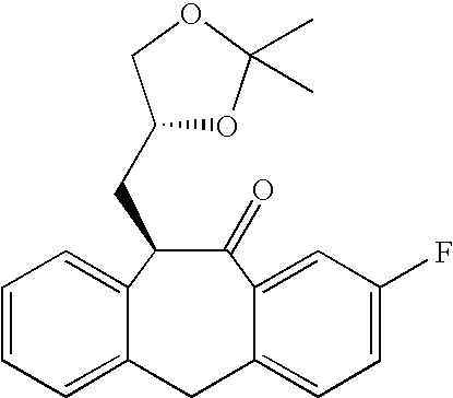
C1(CC2OC(C)(C)OC2)C(=O)C2=CC(F)=CC=C2CC2=CC=CC=C12
